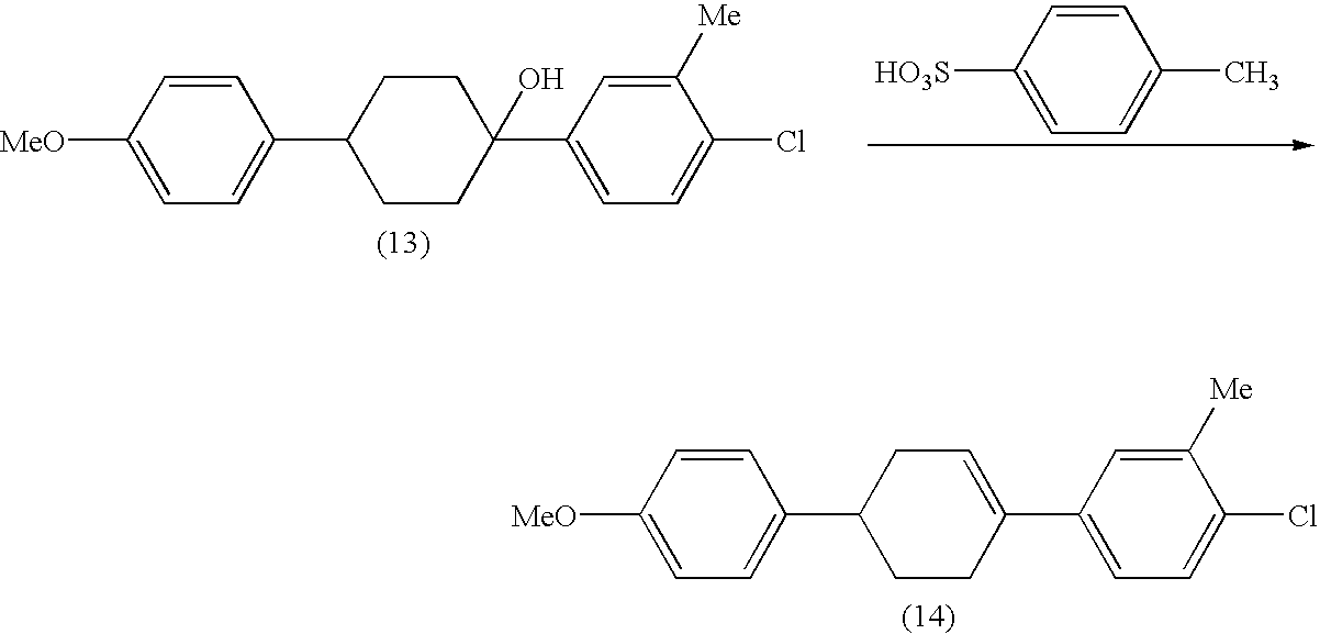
C1=C([MeO])C=CC(C2CCC(C3=CC=C(Cl)C([Me])=C3)(O)CC2)=C1.C1=C([HO3S])C=CC(C)=C1.C1=C([MeO])C=CC(C2CCC(C3=CC=C(Cl)C([Me])=C3)=CC2)=C1
